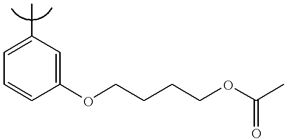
C1=C(C)C=C(OCCCCOC(C)=O)C=C1
